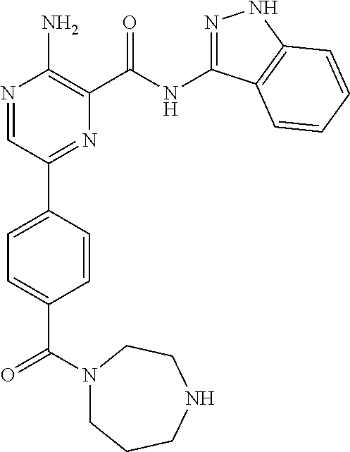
N1=CC(C2=CC=C(C(=O)N3CCCNCC3)C=C2)=NC(C(NC2=NNC3=C2C=CC=C3)=O)=C1N
